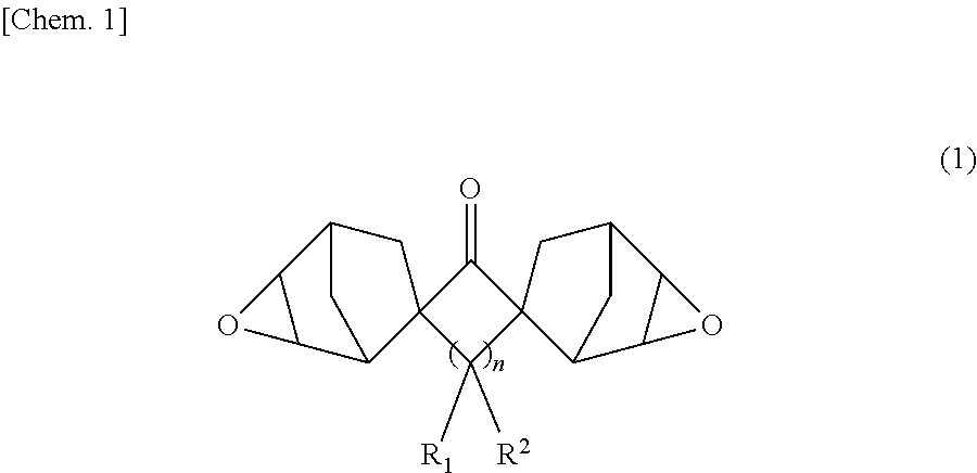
C1(=O)C2(C([R1])([R2])C13C1C4C(C(C3)C1)O4)C1C3C(C(C2)C1)O3
